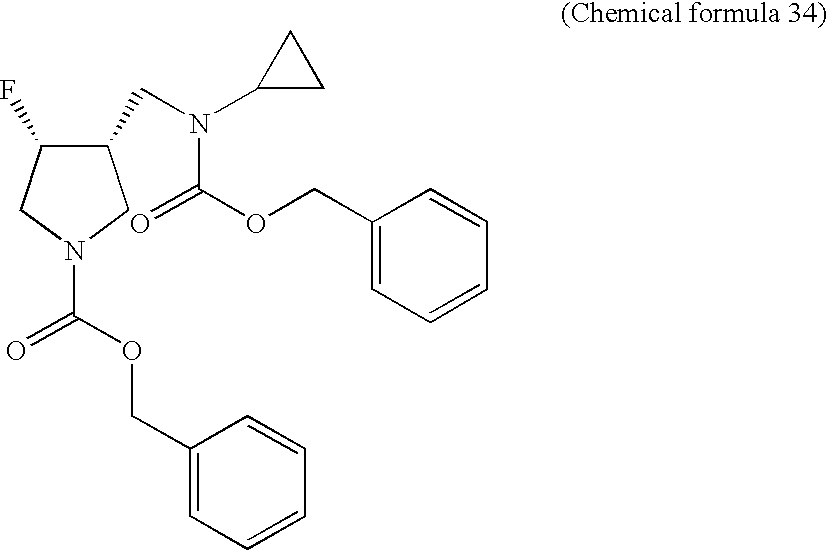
C1(CN(C2CC2)C(OCC2=CC=CC=C2)=O)C(F)CN(C(OCC2=CC=CC=C2)=O)C1
